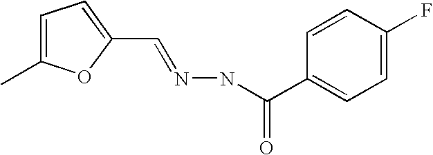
C1=C(C)OC(C=NNC(C2=CC=C(F)C=C2)=O)=C1
